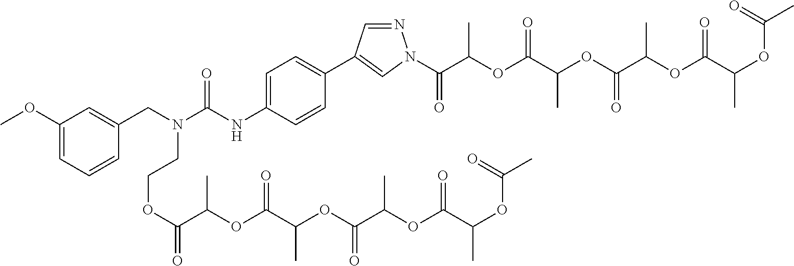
O(C(C(OC(C(OC(C(OC(C(OC(C)=O)C)=O)C)=O)C)=O)C)=O)CCN(C(NC1=CC=C(C2=CN(C(C(OC(C(OC(C(OC(C(OC(C)=O)C)=O)C)=O)C)=O)C)=O)N=C2)C=C1)=O)CC1=CC(OC)=CC=C1
